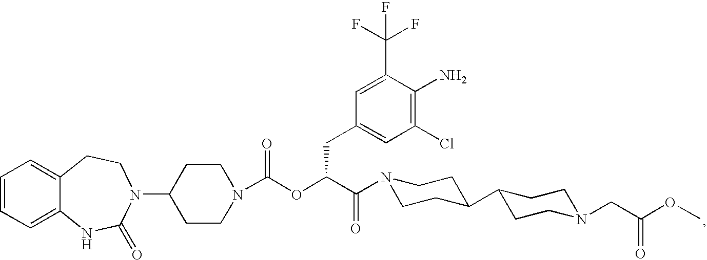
C1=CC=C2C(=C1)CCN(C1CCN(C(OC(C(=O)N3CCC(C4CCN(CC(OC)=O)CC4)CC3)CC3=CC(Cl)=C(N)C(C(F)(F)F)=C3)=O)CC1)C(=O)N2
